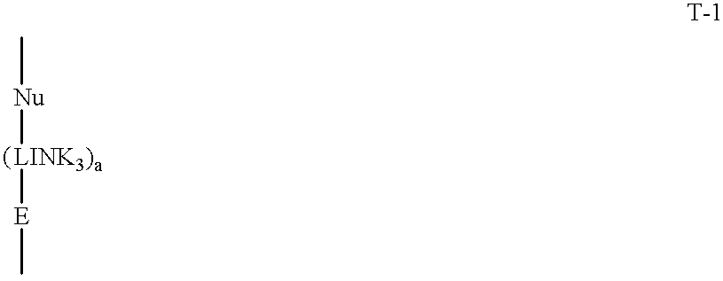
C[Nu][LINK3)a][E]C
